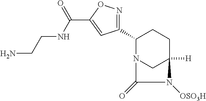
C1(C2=NOC(C(=O)NCCN)=C2)N2CC([H])(CC1)N([OSO3H])C2=O
